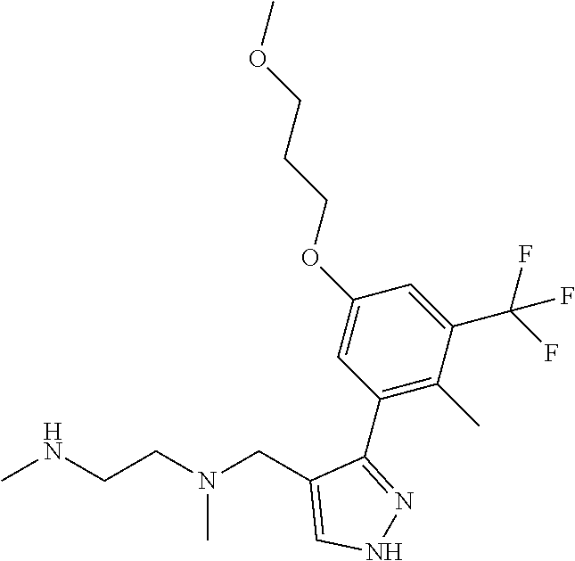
CNCCN(CC1=CNN=C1C1=C(C)C(C(F)(F)F)=CC(OCCCOC)=C1)C
